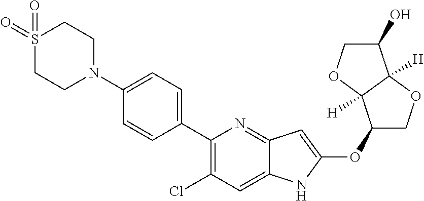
C1(C2=CC=C(N3CCS(=O)(=O)CC3)C=C2)=C(Cl)C=C2C(=N1)C=C(OC1COC3([H])C1([H])OCC3O)N2
